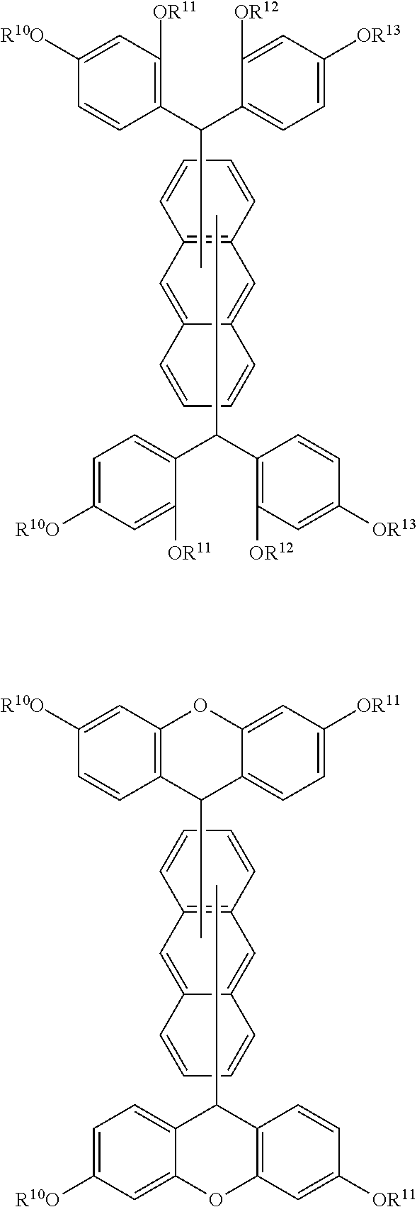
C1(C(C2=C([OR11])C=C([R10O])C=C2)C)=CC=C([OR13])C=C1[OR12].C12=C(C=CC=C1)C=C1C(=C2)C=CC=C1.C1(C(C2=CC=C([R10O])C=C2[OR11])C)=C([OR12])C=C([OR13])C=C1.C12=C(C=CC=C1)C=C1C(=C2)C=CC=C1.C12=CC=C([OR11])C=C1OC1=C(C2C)C=CC([R10O])=C1.C12=C(C=C([OR11])C=C1)OC1=CC([R10O])=CC=C1C2C
